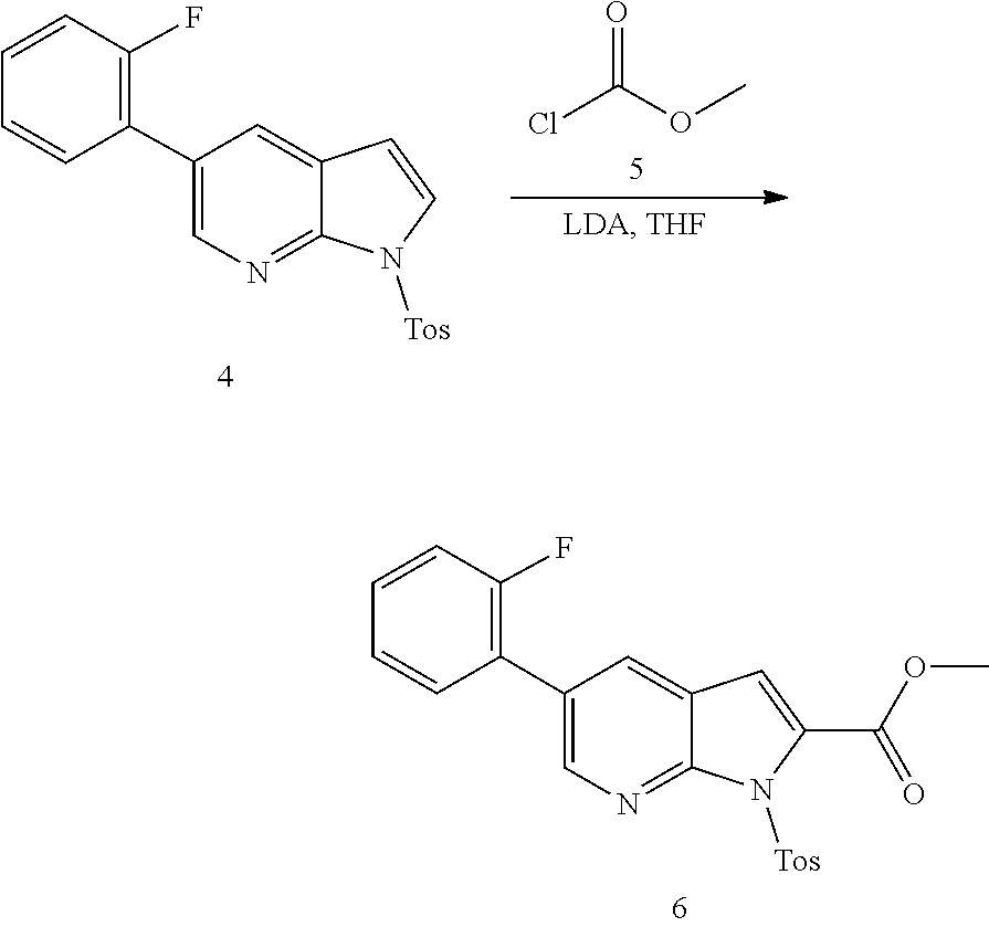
C1=CC(C2=CN=C3C(=C2)C=CN3[Tos])=C(F)C=C1.O=C(Cl)OC.C1=CC(F)=C(C2=CN=C3C(=C2)C=C(C(OC)=O)N3[Tos])C=C1
